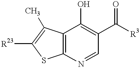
C12=C(SC([R23])=C1C)N=CC(C([R3])=O)=C2O
